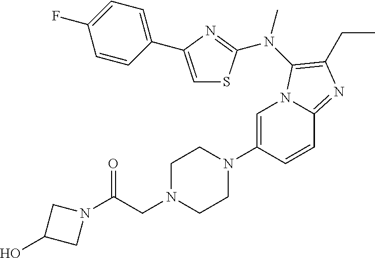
C1=C(N2CCN(CC(N3CC(O)C3)=O)CC2)C=CC2=NC(CC)=C(N(C)C3=NC(C4=CC=C(F)C=C4)=CS3)N12
